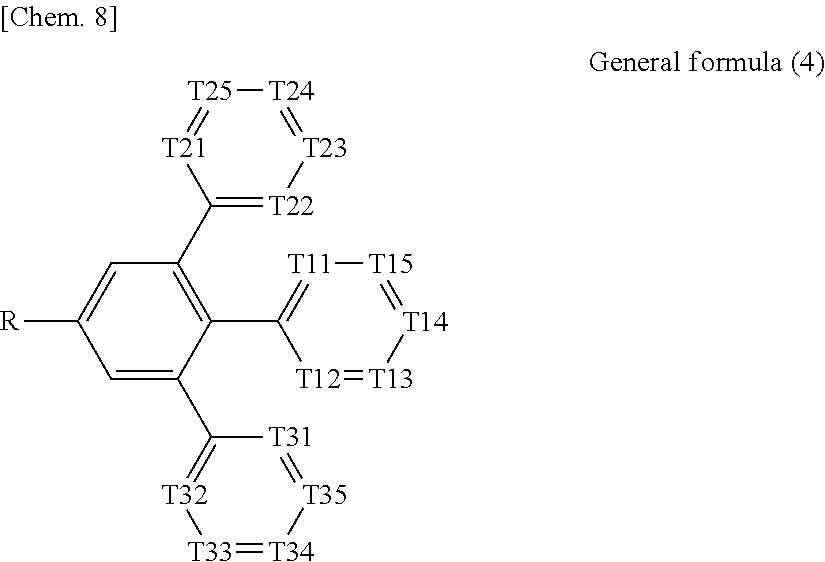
[T24]1=[T23][T22]=C(C2=C(C3=[T11][T15]=[T14][T13]=[T12]3)C(C3=[T32][T33]=[T34][T35]=[T31]3)=CC([R])=C2)[T21]=[T25]1
